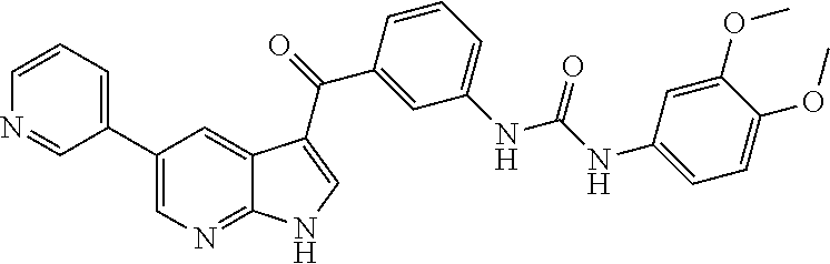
C1(C2=CC=CN=C2)=CN=C2C(=C1)C(C(C1=CC(NC(=O)NC3=CC=C(OC)C(OC)=C3)=CC=C1)=O)=CN2
